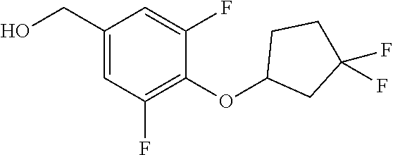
C1(CO)=CC(F)=C(OC2CC(F)(F)CC2)C(F)=C1
